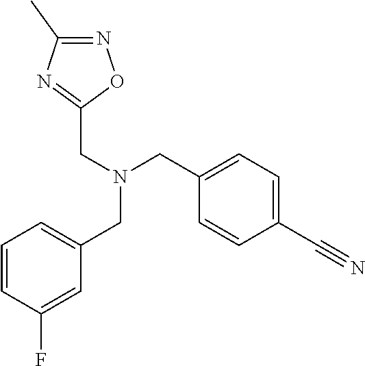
C1(CN(CC2=CC=C(C#N)C=C2)CC2=NC(C)=NO2)=CC=CC(F)=C1
